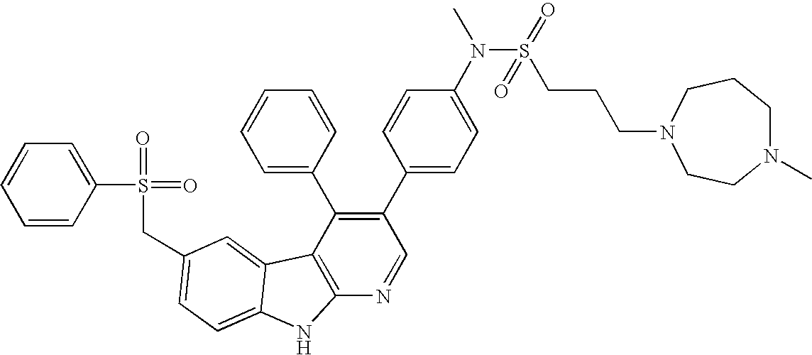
C(C1=CC=C2C(=C1)C1=C(N=CC(C3=CC=C(N(C)S(=O)(CCCN4CCN(C)CCC4)=O)C=C3)=C1C1=CC=CC=C1)N2)S(=O)(=O)C1=CC=CC=C1
